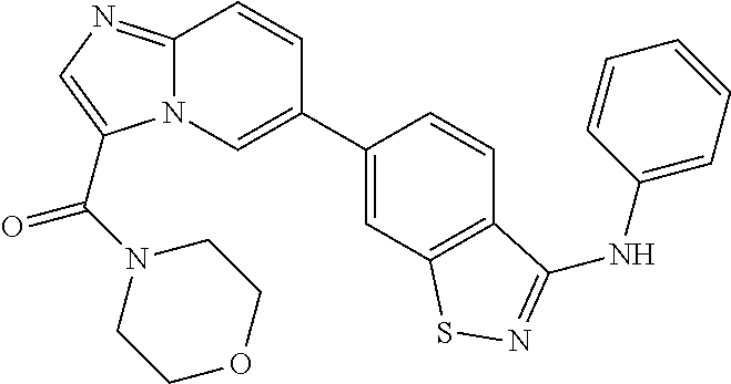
C1(C2=CN3C(=NC=C3C(=O)N3CCOCC3)C=C2)=CC2=C(C=C1)C(NC1=CC=CC=C1)=NS2
